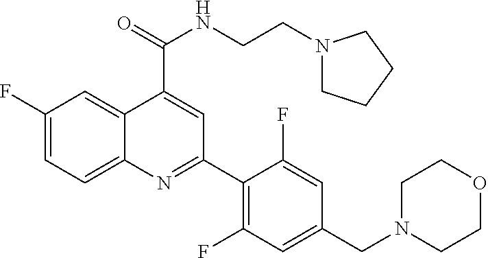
C1(F)=CC=C2C(=C1)C(C(=O)NCCN1CCCC1)=CC(C1=C(F)C=C(CN3CCOCC3)C=C1F)=N2
